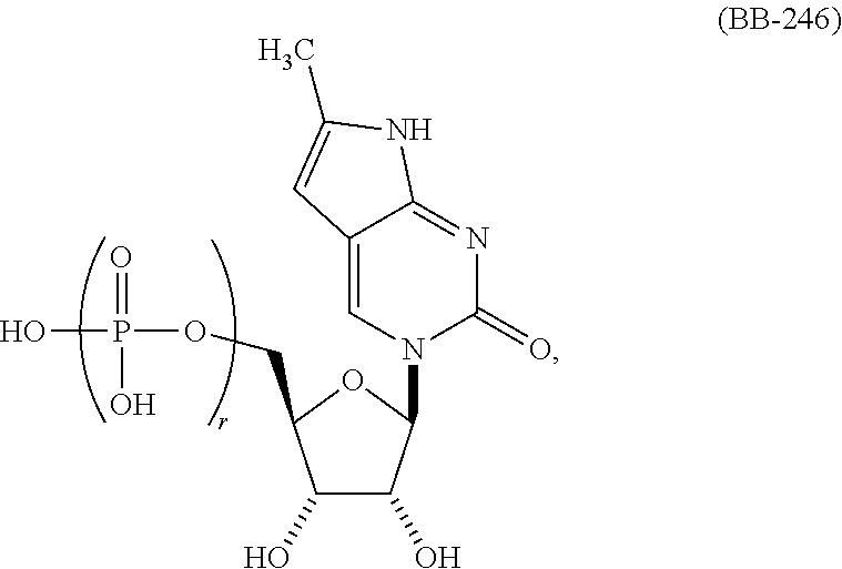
OC1C(O)C(COP(O)(=O)O)OC1N1C(=O)N=C2C(=C1)C=C(C)N2
